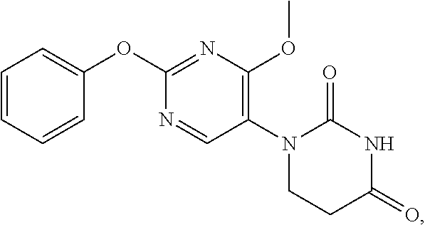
C1=CC=CC(OC2=NC(OC)=C(N3CCC(=O)NC3=O)C=N2)=C1
